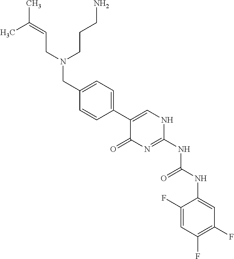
C1(F)=CC(F)=C(F)C=C1NC(NC1=NC(=O)C(C2=CC=C(CN(CC=C(C)C)CCCN)C=C2)=CN1)=O
